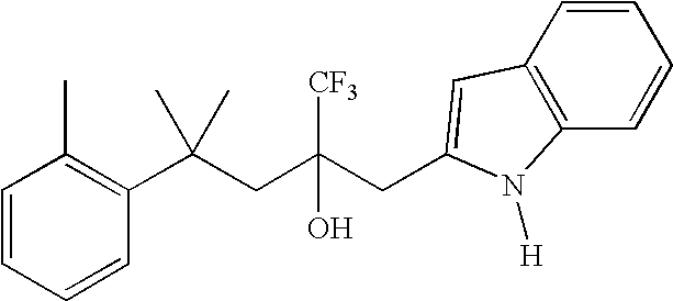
C1=CC(C(CC(CC2=CC3=C(C=CC=C3)N2[H])([CF3])O)(C)C)=C(C)C=C1
